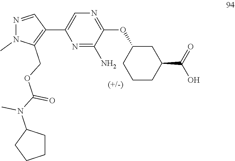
N1=C(N)C(OC2CCCC(C(O)=O)C2)=NC=C1C1=C(COC(N(C2CCCC2)C)=O)N(C)N=C1
